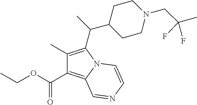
C1(C)=C(C(C2CCN(CC(C)(F)F)CC2)C)N2C(=C1C(=O)OCC)C=NC=C2
